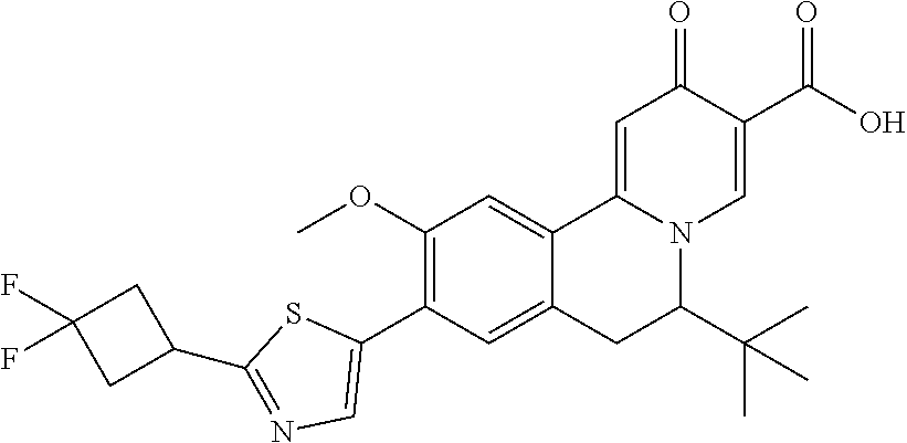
C1(OC)=C(C2=CN=C(C3CC(F)(F)C3)S2)C=C2C(=C1)C1=CC(=O)C(C(=O)O)=CN1C(C(C)(C)C)C2
